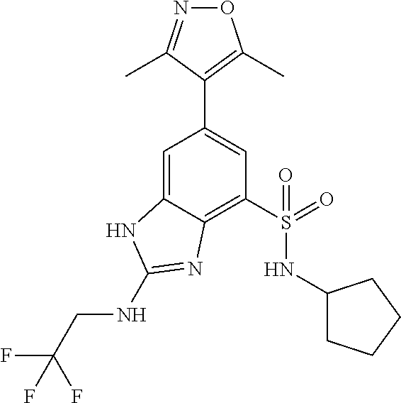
C1=C2C(=C(S(NC3CCCC3)(=O)=O)C=C1C1=C(C)ON=C1C)N=C(NCC(F)(F)F)N2
